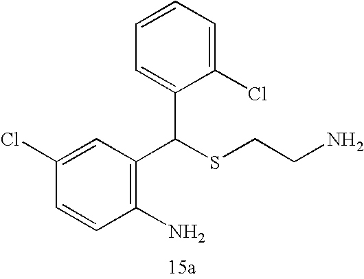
C1=CC(Cl)=CC(C(SCCN)C2=CC=CC=C2Cl)=C1N
